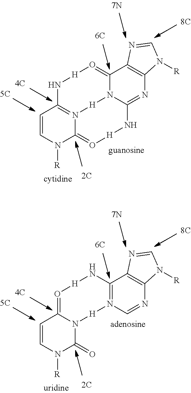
C1=CN([R])C2=O[H]NC3=NC4=C(C5=O[H]NC1=N2[H]N35)N=CN4[R].C1=CN([R])C(=O)N2C1=O[H]NC1=N(C=NC3=C1N=CN3[R])[H]2
